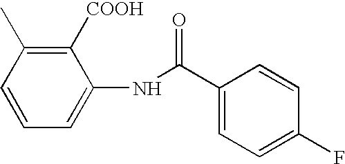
C1=CC=C(NC(C2=CC=C(F)C=C2)=O)C([COOH])=C1C
